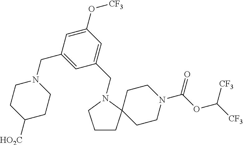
C1CC2(CCN(C(OC([CF3])[CF3])=O)CC2)N(CC2=CC(O[CF3])=CC(CN3CCC([HO2C])CC3)=C2)C1
